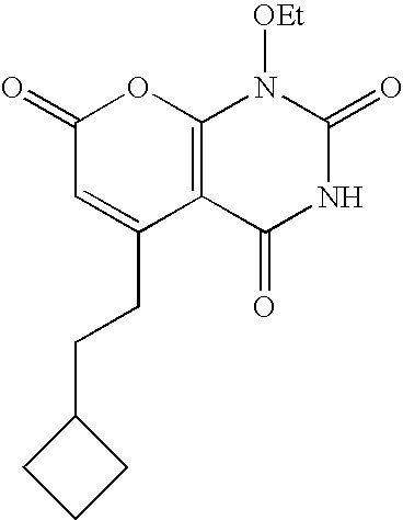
C12=C(C(=O)NC(=O)N1[OEt])C(CCC1CCC1)=CC(=O)O2
